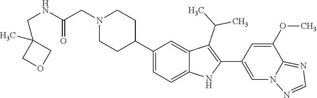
C1(C2CCN(CC(=O)NCC3(C)COC3)CC2)=CC=C2C(=C1)C(C(C)C)=C(C1=CN3C(=NC=N3)C(OC)=C1)N2
